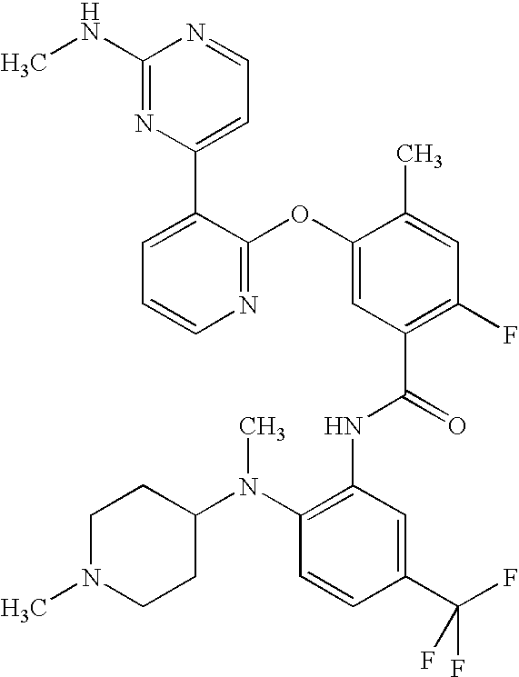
N1=C(OC2=CC(C(=O)NC3=C(N(C4CCN(C)CC4)C)C=CC(C(F)(F)F)=C3)=C(F)C=C2C)C(C2=CC=NC(NC)=N2)=CC=C1
